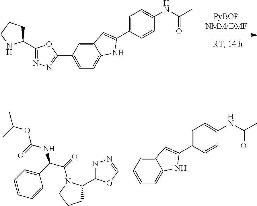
C1(C2=NN=C(C3=CC=C4C(=C3)C=C(C3=CC=C(NC(C)=O)C=C3)N4)O2)CCCN1.C1(C2=NN=C(C3=CC=C4C(=C3)C=C(C3=CC=C(NC(C)=O)C=C3)N4)O2)CCCN1C(=O)C(C1=CC=CC=C1)NC(OC(C)C)=O
